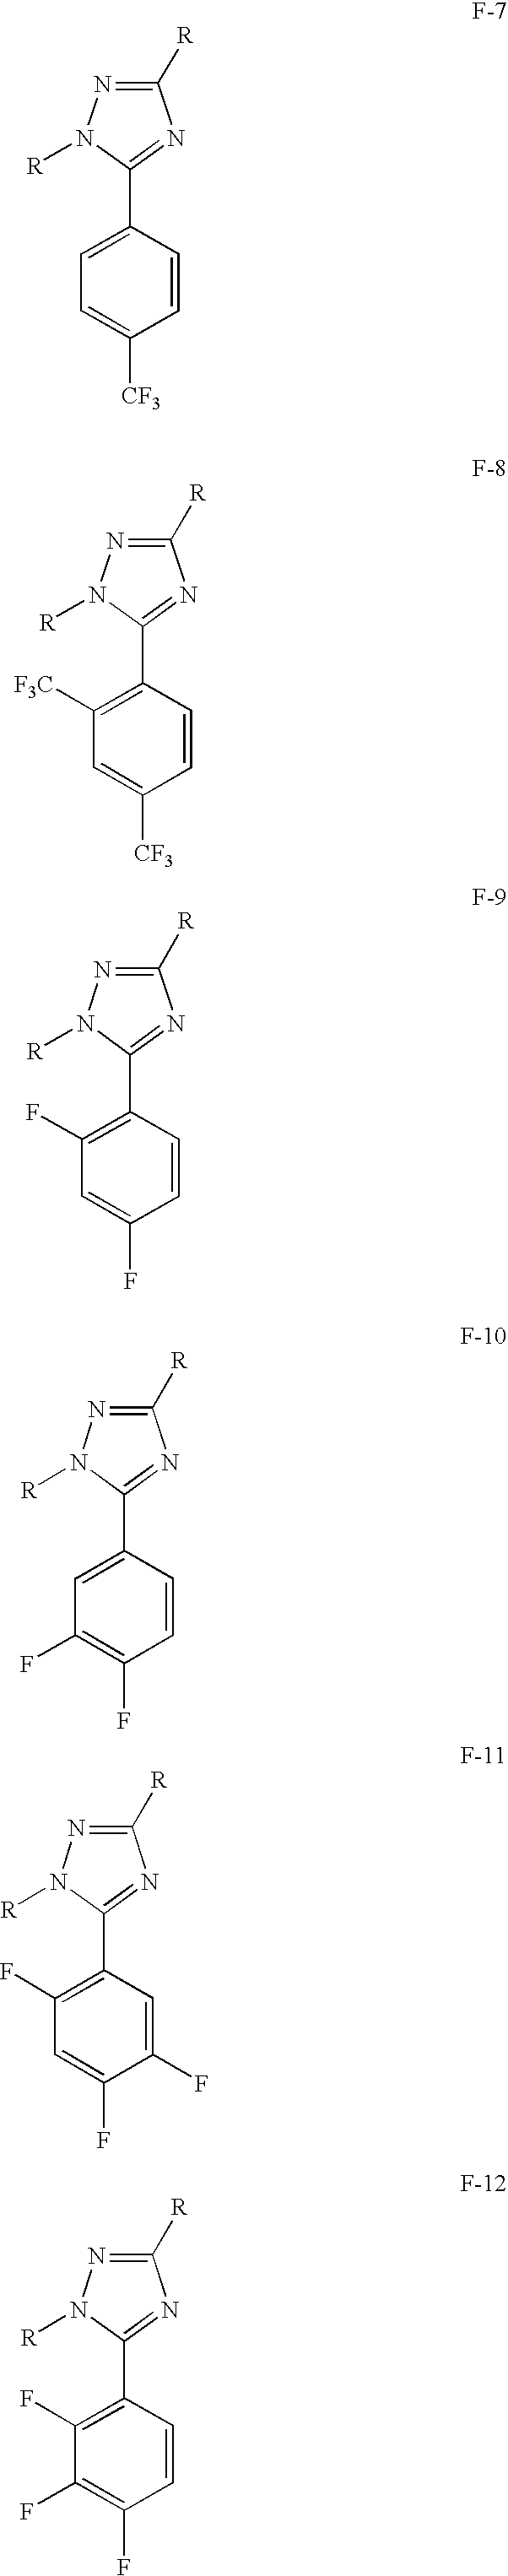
C1([R])=NN([R])C(C2=CC=C([CF3])C=C2)=N1.C1([R])=NN([R])C(C2=C([F3C])C=C([CF3])C=C2)=N1.C1([R])=NN([R])C(C2=C(F)C=C(F)C=C2)=N1.C1([R])=NN([R])C(C2=CC(F)=C(F)C=C2)=N1.C1([R])=NN([R])C(C2=C(F)C=C(F)C(F)=C2)=N1.C1([R])=NN([R])C(C2=C(F)C(F)=C(F)C=C2)=N1
